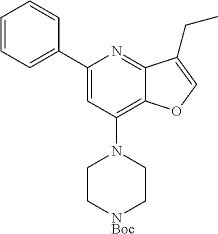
C1=CC=C(C2=CC(N3CC[NBoc]CC3)=C3C(=N2)C(CC)=CO3)C=C1
